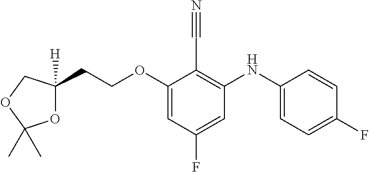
C(OC1=CC(F)=CC(NC2=CC=C(F)C=C2)=C1C#N)CC1([H])OC(C)(C)OC1
